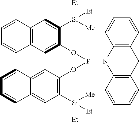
C12=C(C3=C(C([Si]([Me])([Et])[Et])=C1)OP(N1C4=C(CC5=C1C=CC=C5)C=CC=C4)OC1=C([Si]([Me])([Et])[Et])C=C4C(=C31)C=CC=C4)C=CC=C2
